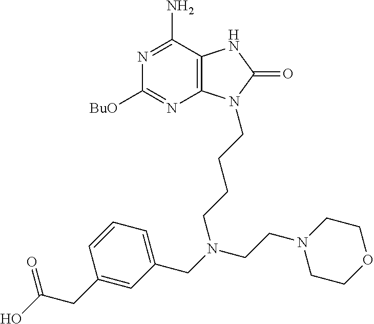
C12=C(C(N)=NC([BuO])=N1)NC(=O)N2CCCCN(CC1=CC=CC(CC(O)=O)=C1)CCN1CCOCC1
